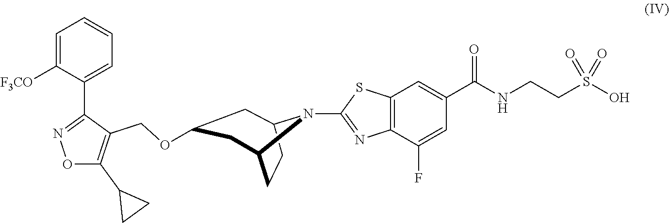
C1=C([F3CO])C(C2=NOC(C3CC3)=C2COC2CC3CCC(N3C3=NC4=C(S3)C=C(C(NCCS(O)(=O)=O)=O)C=C4F)C2)=CC=C1
